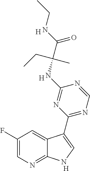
C1(F)=CN=C2C(=C1)C(C1=NC=NC(NC(C(NCC)=O)(CC)C)=N1)=CN2.[H].[H].[H]
